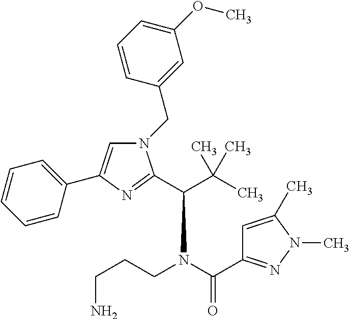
N1(CC2=CC(OC)=CC=C2)C=C(C2=CC=CC=C2)N=C1C(C(C)(C)C)N(C(=O)C1=NN(C)C(C)=C1)CCCN
